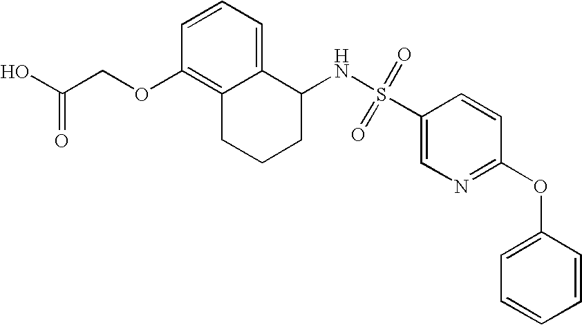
C1=CC=C2C(=C1OCC(O)=O)CCCC2NS(=O)(=O)C1=CN=C(OC2=CC=CC=C2)C=C1
